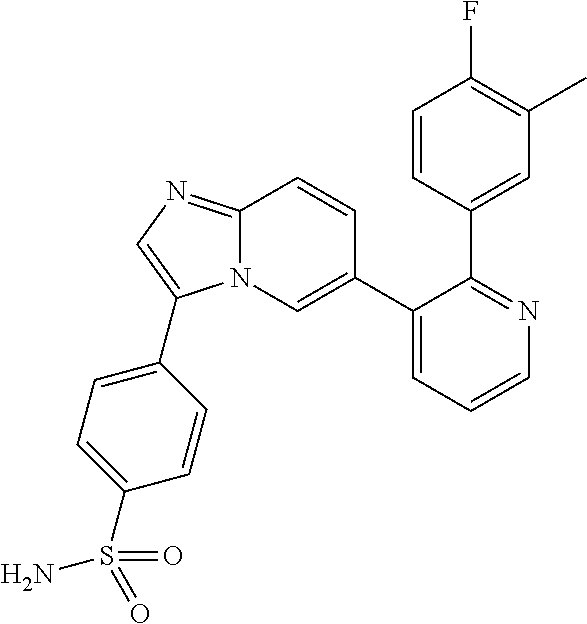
C1(C2=CN3C(=NC=C3C3=CC=C(S(=O)(N)=O)C=C3)C=C2)=CC=CN=C1C1=CC(C)=C(F)C=C1
